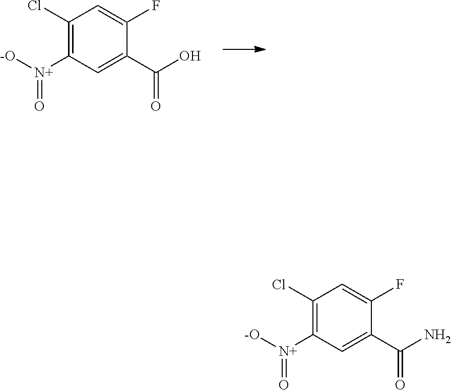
C1(Cl)=C([N+](=O)[-O])C=C(C(=O)O)C(F)=C1.C1(Cl)=C([N+](=O)[-O])C=C(C(=O)N)C(F)=C1
